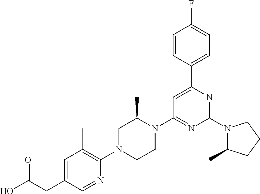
C(CC1=CC(C)=C(N2CCN(C3=NC(N4C(C)CCC4)=NC(C4=CC=C(F)C=C4)=C3)C(C)C2)N=C1)(O)=O
